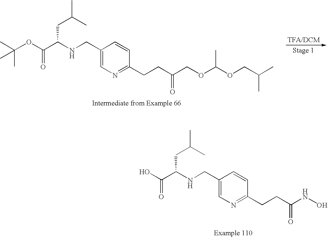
C1(CNC(C(OC(C)(C)C)=O)CC(C)C)=CN=C(CCC(COC(OCC(C)C)C)=O)C=C1.C1(CNC(C(O)=O)CC(C)C)=CN=C(CCC(NO)=O)C=C1
